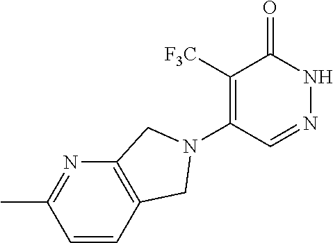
C1([F3C])=C(N2CC3=C(N=C(C)C=C3)C2)C=NNC1=O
